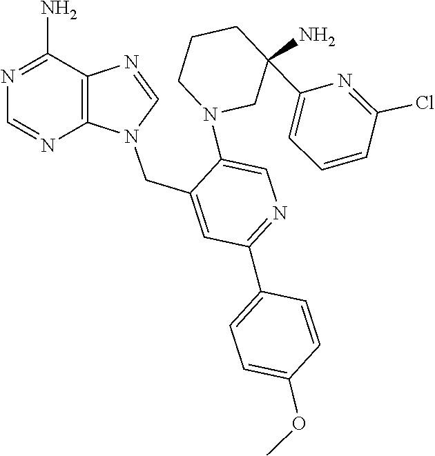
N1=CN(CC2=CC(C3=CC=C(OC)C=C3)=NC=C2N2CC(C3=CC=CC(Cl)=N3)(N)CCC2)C2=C1C(N)=NC=N2
